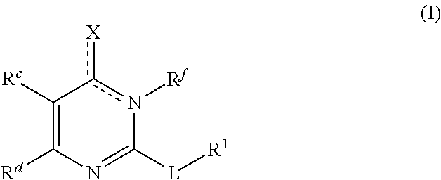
C1([Rc])=C([Rd])N=C([L][R1])n([Rf])c1[X]
